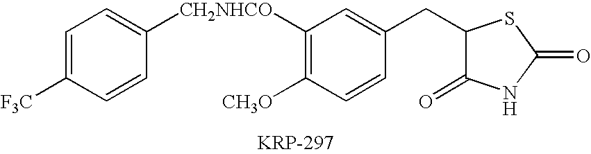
C1=C([F3C])C=CC([CH2NHCO]C2=C([CH3O])C=CC(CC3C(=O)NC(=O)S3)=C2)=C1
